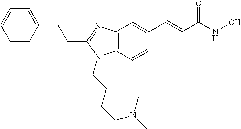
C1=CC(CCC2=NC3=C(N2CCCCN(C)C)C=CC(C=CC(NO)=O)=C3)=CC=C1
